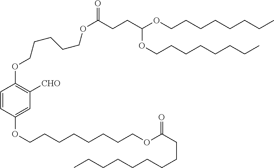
C1=CC(OCCCCCCCCOC(CCCCCCCCC)=O)=CC([CHO])=C1OCCCCCOC(=O)CCC(OCCCCCCCC)OCCCCCCCC
